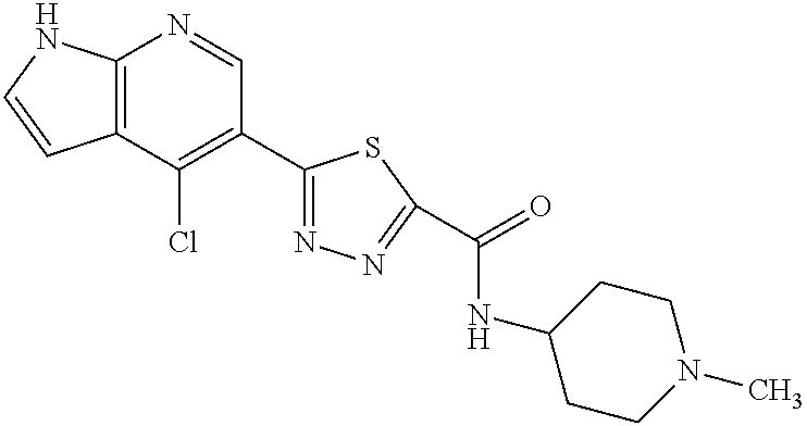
C12=C(C(Cl)=C(C3=NN=C(C(=O)NC4CCN(C)CC4)S3)C=N1)C=CN2
